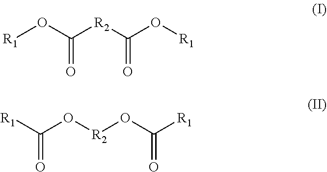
[R1]OC([R2]C(O[R1])=O)=O.[R1]C(O[R2]OC([R1])=O)=O
